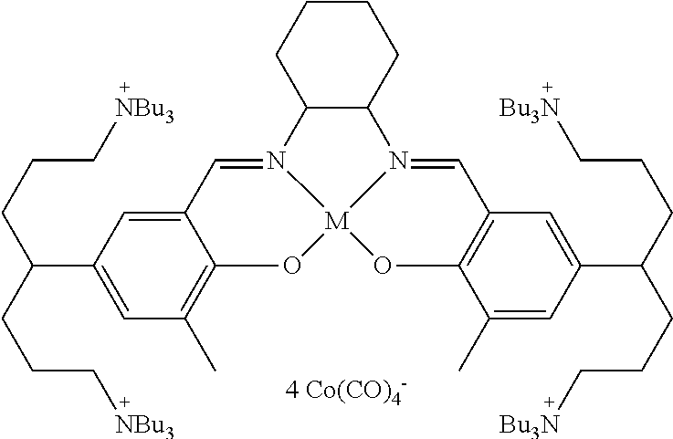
C12C(CCCC1)N1=CC3=C(O[M]14OC1=C(C)C=C(C(CCC[NBu3])CCC[NBu3])C=C1C=N24)C(C)=CC(C(CCC[Bu3N])CCC[Bu3N])=C3.[4 Co(CO)4-]
